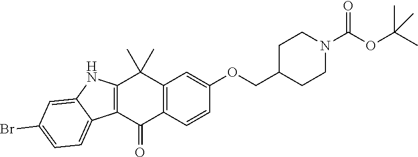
C12=C(C(=O)C3=C(C1(C)C)C=C(OCC1CCN(C(OC(C)(C)C)=O)CC1)C=C3)C1=CC=C(Br)C=C1N2
